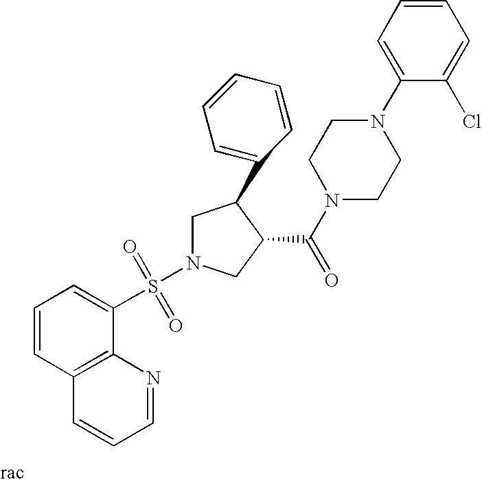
C1N(S(=O)(=O)C2=CC=CC3=C2N=CC=C3)CC(C(N2CCN(C3=CC=CC=C3Cl)CC2)=O)C1C1=CC=CC=C1
